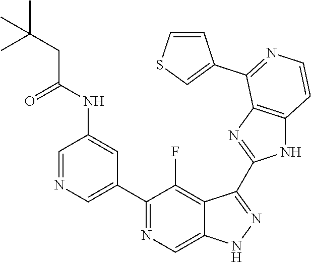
C1=NC=C(C2=NC=C3C(=C2F)C(C2=NC4=C(N2)C=CN=C4C2=CSC=C2)=NN3)C=C1NC(CC(C)(C)C)=O
